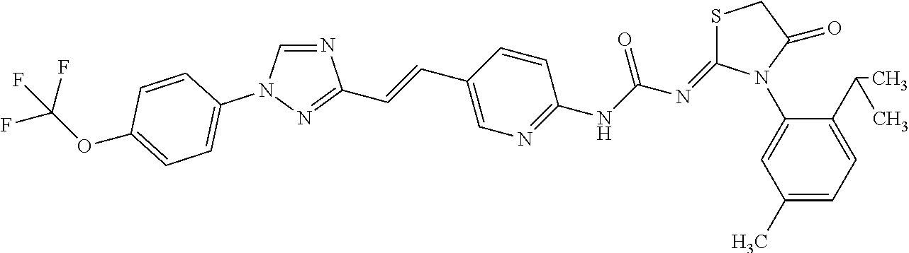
C1(N2C(=NC(NC3=NC=C(C=CC4=NN(C5=CC=C(OC(F)(F)F)C=C5)C=N4)C=C3)=O)SCC2=O)=CC(C)=CC=C1C(C)C
